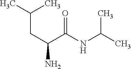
CC(C)CC(N)C(NC(C)C)=O
